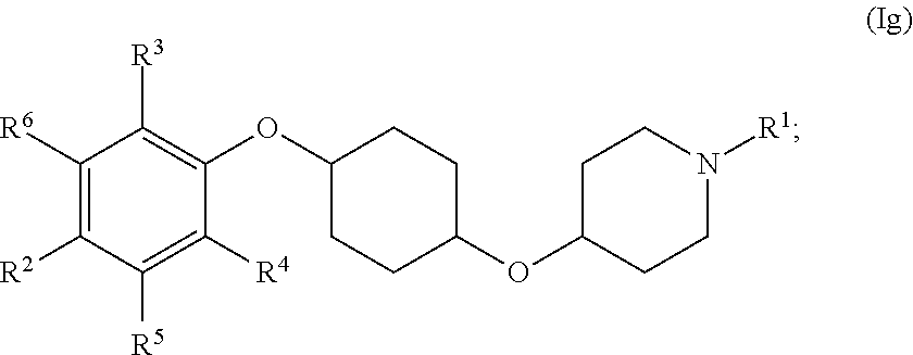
C1([R6])=C([R2])C([R5])=C([R4])C(OC2CCC(OC3CCN([R1])CC3)CC2)=C1[R3]
